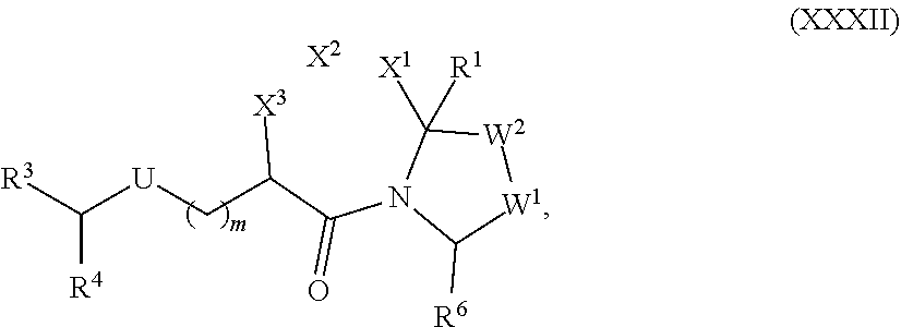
[X2].[R3]C([U]CC(C(N1C([X1])([R1])[W2][W1]C1[R6])=O)[X3])[R4]
